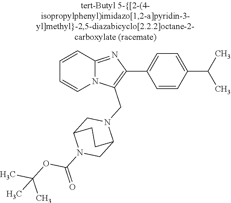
N12C(=NC(C3=CC=C(C(C)C)C=C3)=C1CN1CC3N(C(=O)OC(C)(C)C)CC1CC3)C=CC=C2
